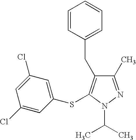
C1(C)=NN(C(C)C)C(SC2=CC(Cl)=CC(Cl)=C2)=C1CC1=CC=CC=C1
